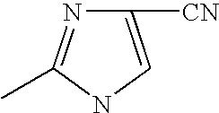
C1([CN])=CNC(C)=N1
